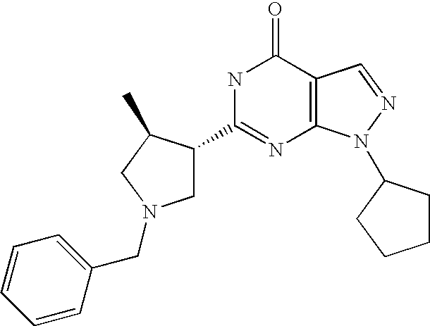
N1C(=O)C2=C(N=C1C1CN(CC3=CC=CC=C3)CC1C)N(C1CCCC1)N=C2
